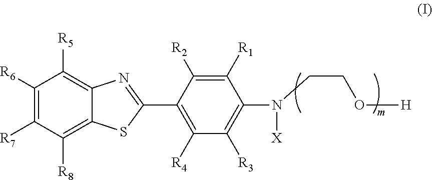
C1([R6])=C([R7])C([R8])=C2C(=C1[R5])N=C(C1=C([R4])C([R3])=C(N(CCO[H])[X])C([R1])=C1[R2])S2
